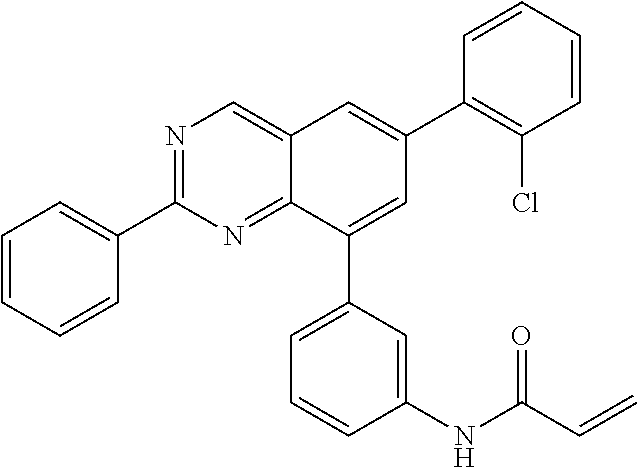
N1=C(C2=CC=CC=C2)N=C2C(=C1)C=C(C1=C(Cl)C=CC=C1)C=C2C1=CC=CC(NC(C=C)=O)=C1
